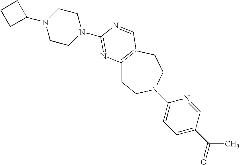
C1CN(C2=NC3=C(CCN(C4=CC=C(C(=O)C)C=N4)CC3)C=N2)CCN1C1CCC1
